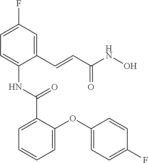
C1=C(NC(=O)C2=CC=CC=C2OC2=CC=C(F)C=C2)C(C=CC(NO)=O)=CC(F)=C1
